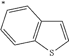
C1=CSC2=C1C=CC=C2
